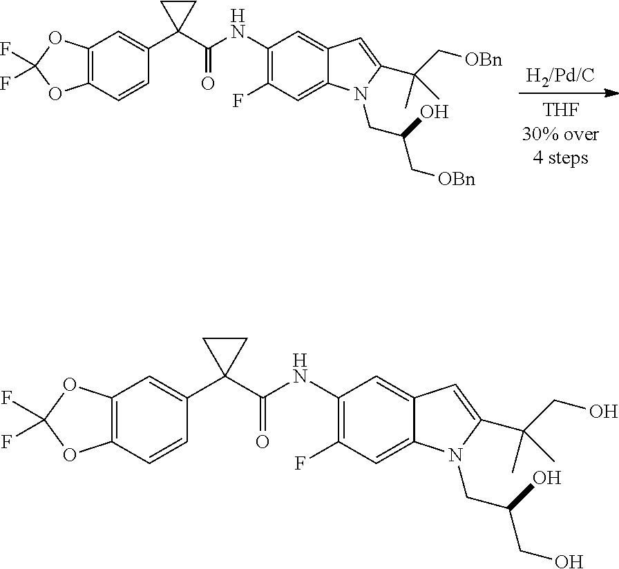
C1(NC(C2(C3=CC4=C(C=C3)OC(F)(F)O4)CC2)=O)=C(F)C=C2C(=C1)C=C(C(C[OBn])(C)C)N2CC(O)C[OBn].C1(NC(C2(C3=CC4=C(C=C3)OC(F)(F)O4)CC2)=O)=C(F)C=C2C(=C1)C=C(C(CO)(C)C)N2CC(O)CO
